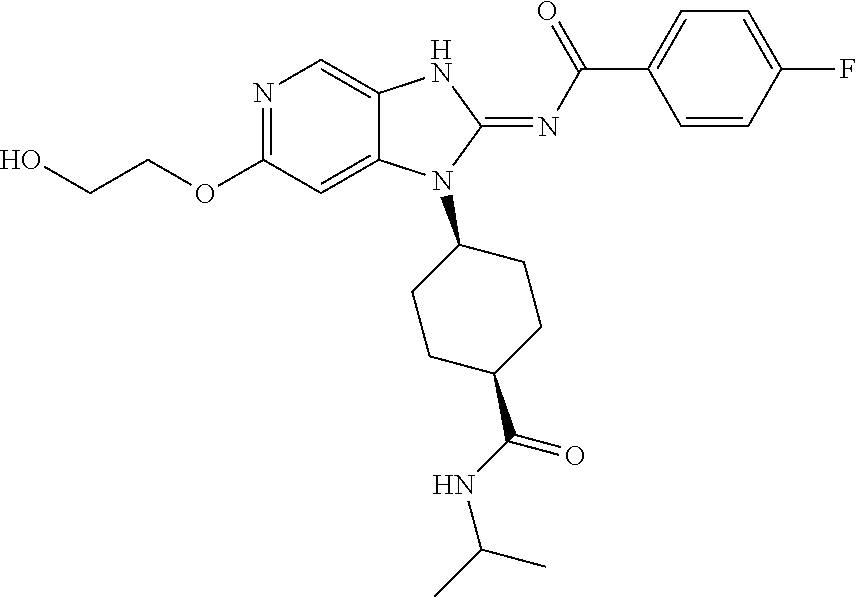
C(COC1=NC=C2C(=C1)N(C1CCC(C(NC(C)C)=O)CC1)C(=NC(C1=CC=C(F)C=C1)=O)N2)O
